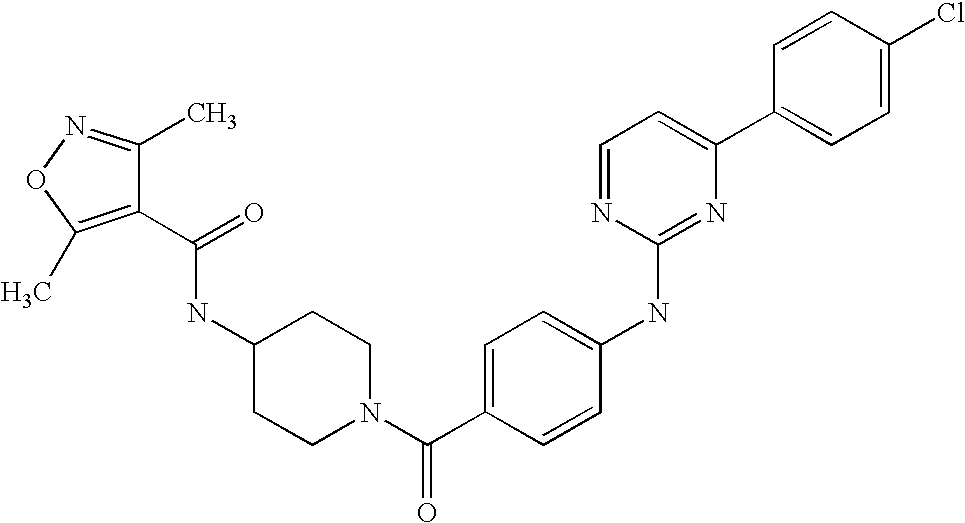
C1=CC(C2=CC=NC(NC3=CC=C(C(N4CCC(NC(C5=C(C)ON=C5C)=O)CC4)=O)C=C3)=N2)=CC=C1Cl
